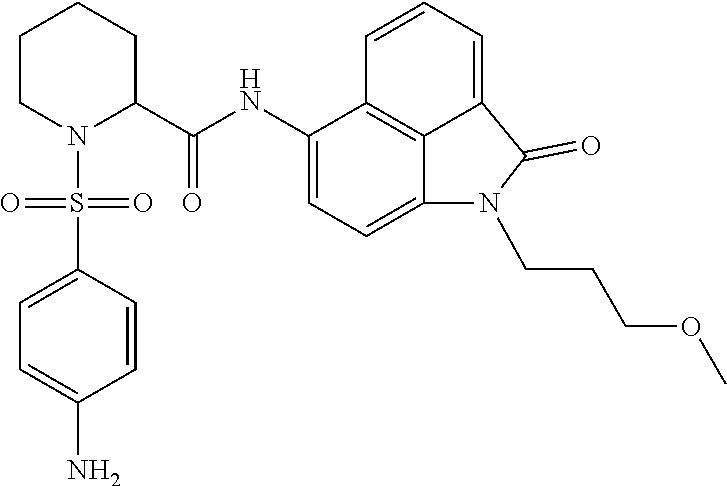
C1(NC(C2CCCCN2S(C2=CC=C(N)C=C2)(=O)=O)=O)=CC=C2C3=C1C=CC=C3C(=O)N2CCCOC
